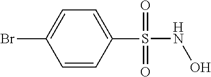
C1(S(NO)(=O)=O)=CC=C(Br)C=C1
